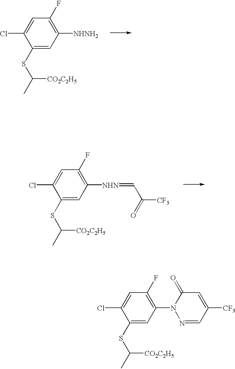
C1(SC(C)[CO2C2H5])=CC([NHNH2])=C(F)C=C1Cl.C1(SC(C)[CO2C2H5])=CC([NHN]=CC(=O)[CF3])=C(F)C=C1Cl.C1(SC(C)[CO2C2H5])=CC(N2N=CC([CF3])=CC2=O)=C(F)C=C1Cl
